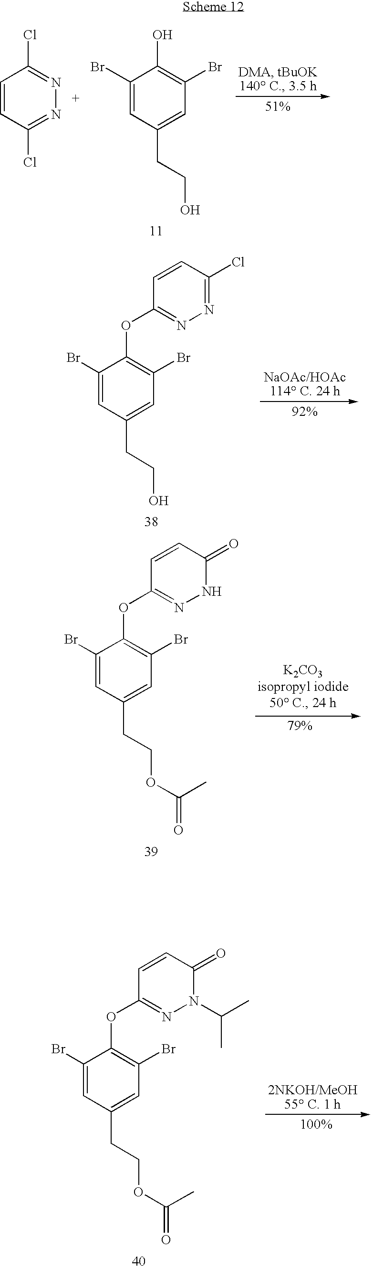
C1=CC(Cl)=NN=C1Cl.C1(Br)=CC(CCO)=CC(Br)=C1O.C1(Br)=CC(CCO)=CC(Br)=C1OC1=NN=C(Cl)C=C1.C1(Br)=CC(CCOC(C)=O)=CC(Br)=C1OC1=NNC(=O)C=C1.C1(Br)=CC(CCOC(C)=O)=CC(Br)=C1OC1=NN(C(C)C)C(=O)C=C1
